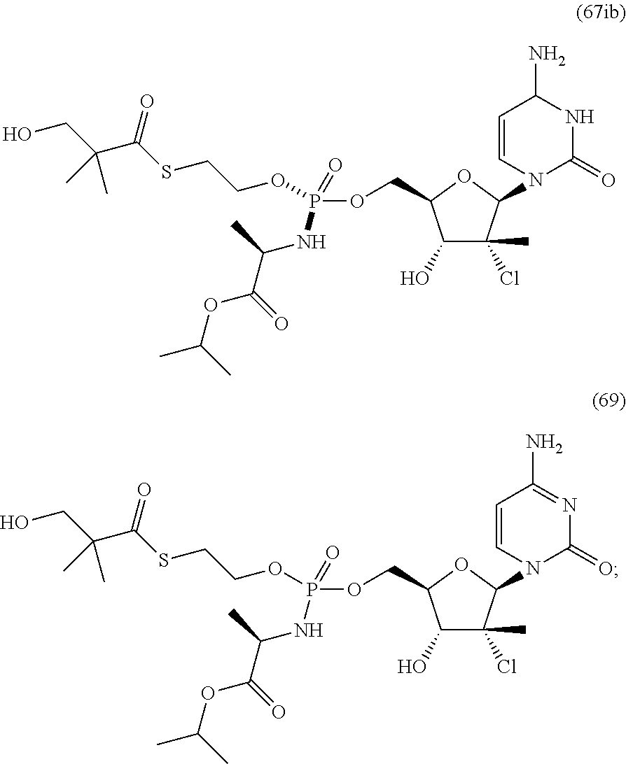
N1(C2C(C)(Cl)C(O)C(COP(OCCSC(C(CO)(C)C)=O)(=O)NC(C(=O)OC(C)C)C)O2)C(=O)NC(N)C=C1.N1(C2C(C)(Cl)C(O)C(COP(OCCSC(C(CO)(C)C)=O)(=O)NC(C(=O)OC(C)C)C)O2)C(=O)N=C(N)C=C1
